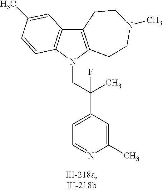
C12=C(N(CC(C3=CC=NC(C)=C3)(C)F)C3=C1C=C(C)C=C3)CCN(C)CC2
